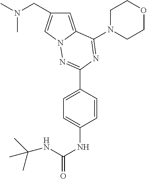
C1=C2N(C=C1CN(C)C)N=C(C1=CC=C(NC(NC(C)(C)C)=O)C=C1)N=C2N1CCOCC1
